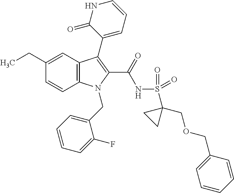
C1(CC)=CC2=C(C=C1)N(CC1=CC=CC=C1F)C(C(=O)NS(=O)(=O)C1(COCC3=CC=CC=C3)CC1)=C2C1=CC=CNC1=O
